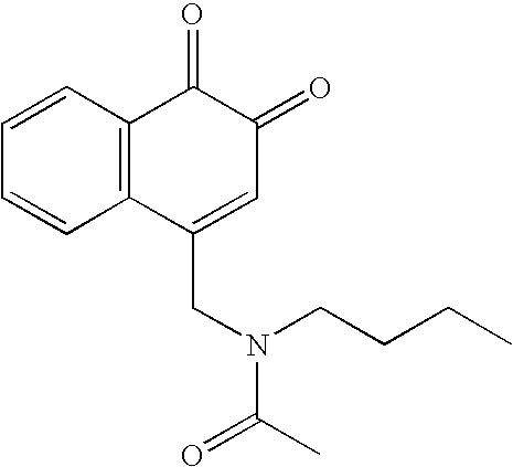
C1=CC=CC2=C1C(=O)C(=O)C=C2CN(CCCC)C(C)=O
